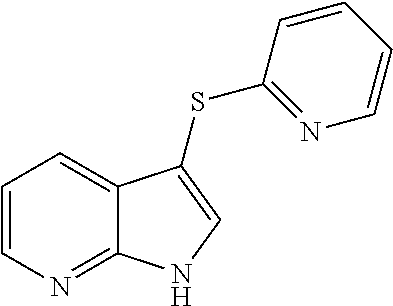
C1=CN=C2C(=C1)C(SC1=NC=CC=C1)=CN2
